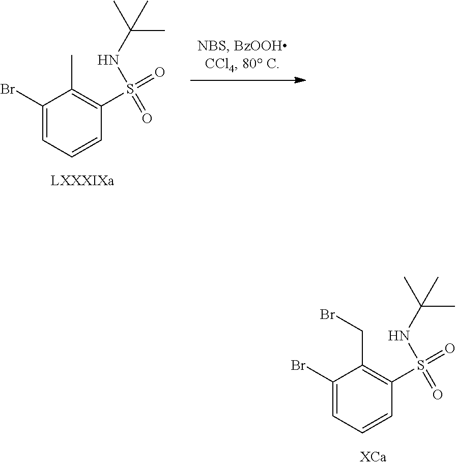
BrC1=CC=CC(S(=O)(=O)NC(C)(C)C)=C1CBr.BrC1=CC=CC(S(=O)(=O)NC(C)(C)C)=C1C
